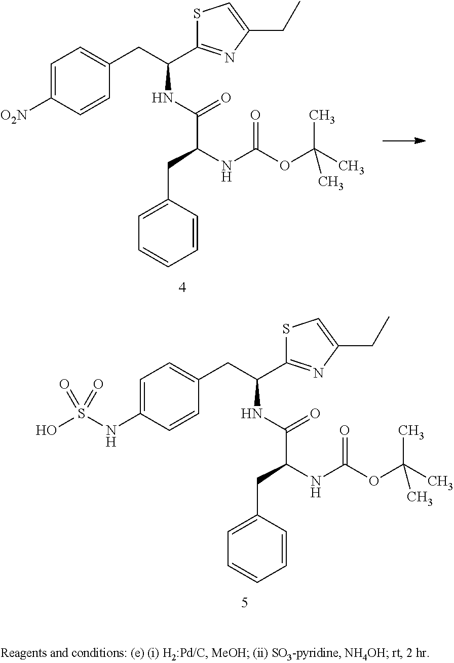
C1=C(NS(O)(=O)=O)C=CC(CC(NC(C(NC(OC(C)(C)C)=O)CC2=CC=CC=C2)=O)C2=NC(CC)=CS2)=C1.C1=C([O2N])C=CC(CC(NC(C(NC(OC(C)(C)C)=O)CC2=CC=CC=C2)=O)C2=NC(CC)=CS2)=C1
